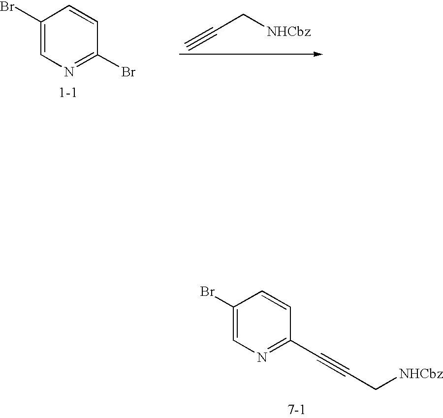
C1(Br)=CN=C(Br)C=C1.C(C#C)[NHCbz].C1(Br)=CN=C(C#CC[NHCbz])C=C1
